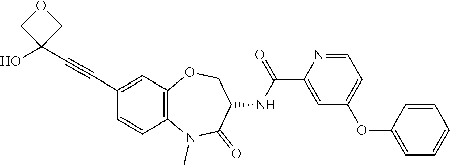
C1=CC2=C(C=C1C#CC1(O)COC1)OCC(NC(=O)C1=CC(OC3=CC=CC=C3)=CC=N1)C(=O)N2C
